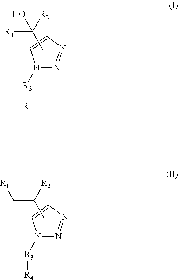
N1([R3][R4])N=NC=C1.CC([R2])([R1])O.N1([R3][R4])N=NC=C1.CC([R2])=C[R1]
